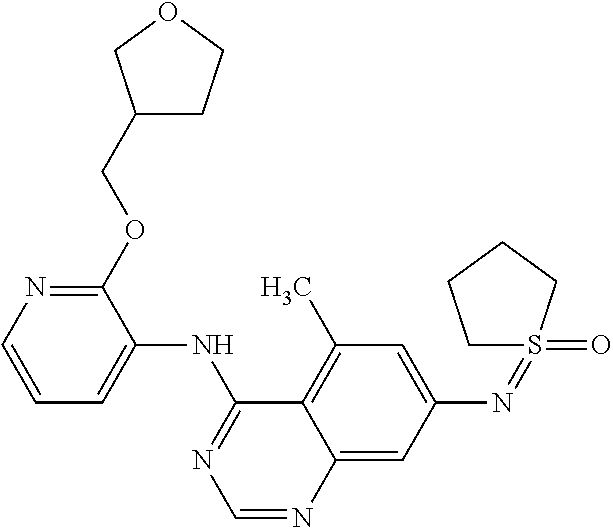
C1=CN=C(OCC2CCOC2)C(NC2=NC=NC3=CC(N=S4(=O)CCCC4)=CC(C)=C23)=C1
